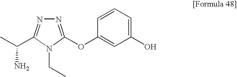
C(C)(C1=NN=C(OC2=CC(O)=CC=C2)N1CC)N
